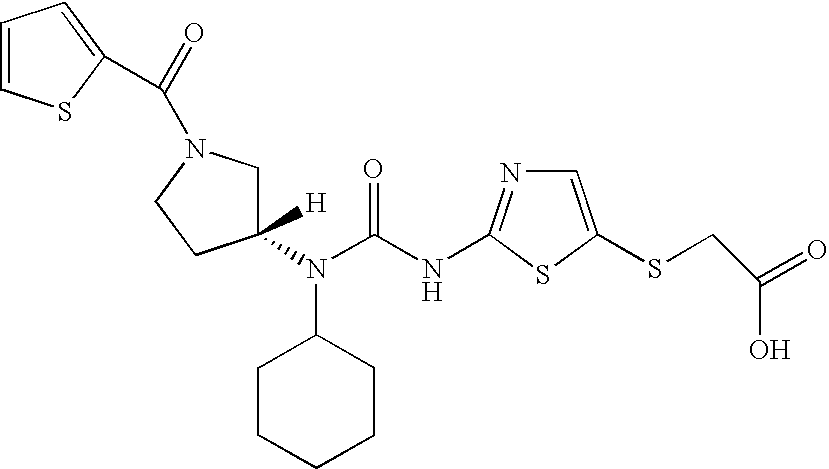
C(N1CC(N(C2CCCCC2)C(NC2=NC=C(SCC(=O)O)S2)=O)([H])CC1)(=O)C1=CC=CS1
